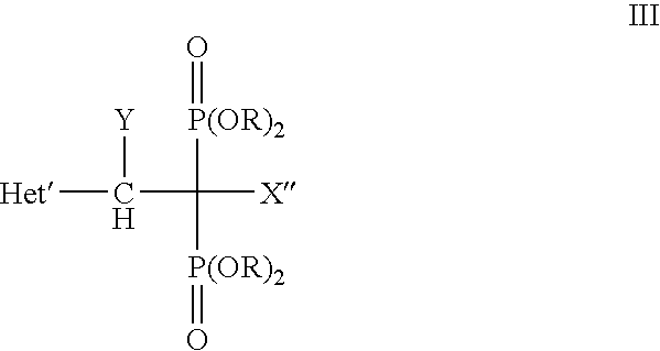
C(C([P(OR)2]=O)([X])[P(OR)2]=O)([Y])[Het]
